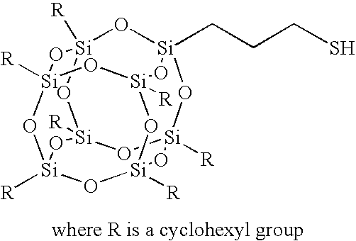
[Si]12([R])O[Si]3(CCCS)O[Si]4([R])O[Si]([R])(O1)O[Si]1([R])O[Si]([R])(O[Si]([R])(O[Si]([R])(O1)O2)O3)O4
